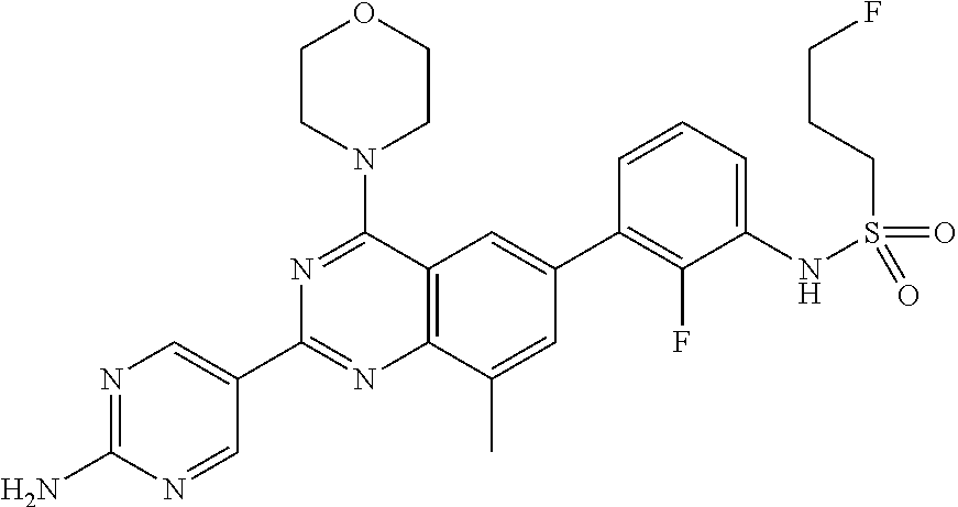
C12=C(C(N3CCOCC3)=NC(C3=CN=C(N)N=C3)=N1)C=C(C1=C(F)C(NS(CCCF)(=O)=O)=CC=C1)C=C2C
